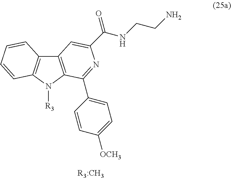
C12=C(N([R3])C3=C1C=CC=C3)C(C1=CC=C([OCH3])C=C1)=NC(C(=O)NCCN)=C2.[R3:CH3]
